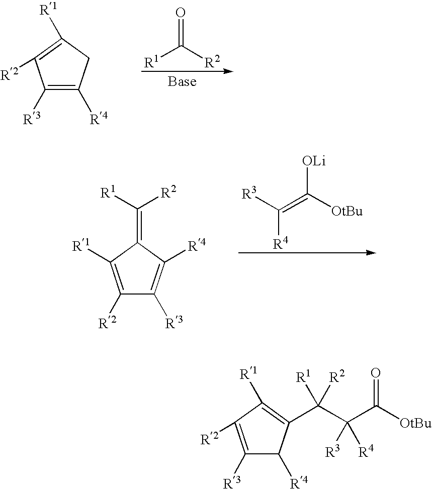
[R1]C([R2])=O.C1([R1])=C([R2])C([R3])=C([R4])C1.C(=C([OtBu])[OLi])([R3])[R4].C1(=C([R1])[R2])C([R1])=C([R2])C([R3])=C1[R4].C1([R1])=C(C(C(C([OtBu])=O)([R3])[R4])([R1])[R2])C([R4])C([R3])=C1[R2]
